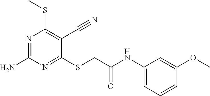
N1=C(N)N=C(SCC(NC2=CC=CC(OC)=C2)=O)C(C#N)=C1SC
